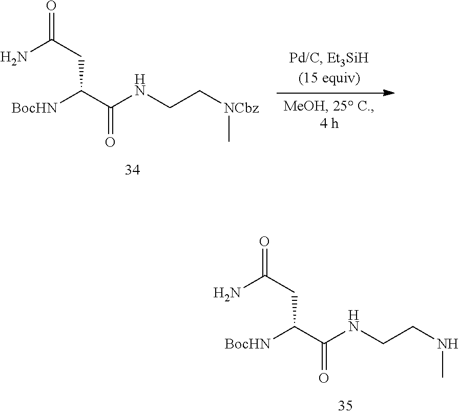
[BocHN]C(C(NCCNC)=O)CC(N)=O.[BocHN]C(C(NCC[NCbz]C)=O)CC(N)=O
